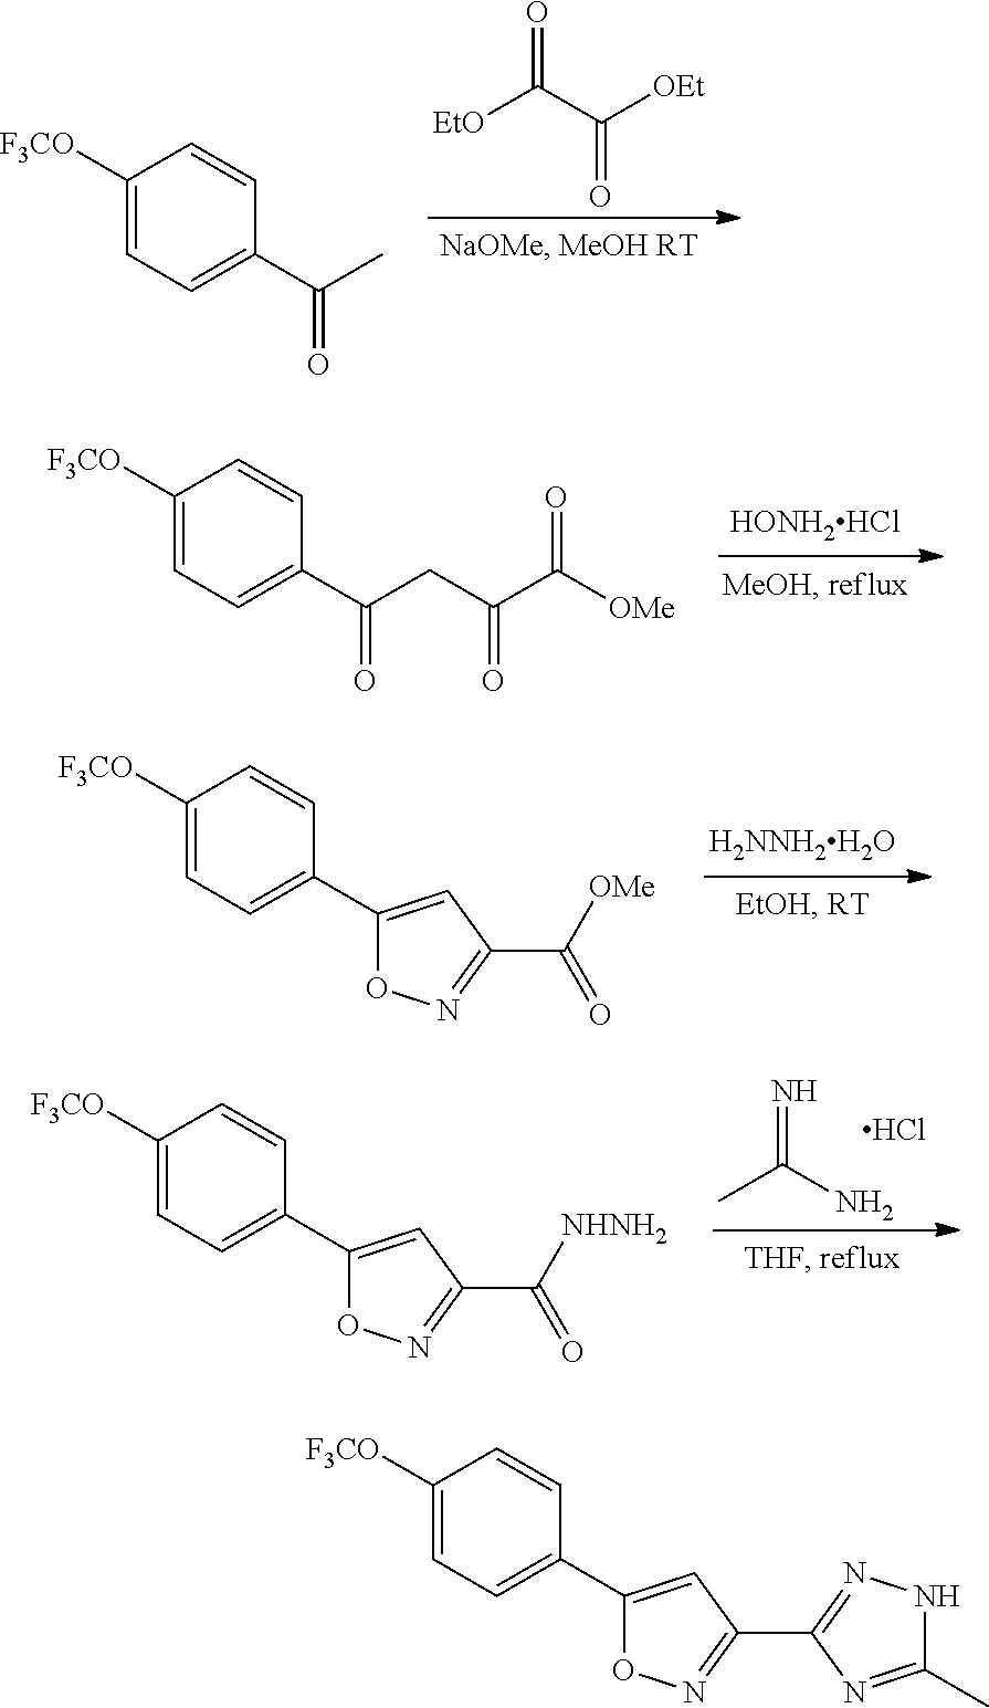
[EtO]C(=O)C(=O)[OEt].C1([F3CO])=CC=C(C(=O)C)C=C1.[HONH2HCl].C1([F3CO])=CC=C(C(=O)CC(=O)C(=O)[OMe])C=C1.[H2NNH2H2O].C1([F3CO])=CC=C(C2=CC(C([OMe])=O)=NO2)C=C1.CC(N)=N.Cl.C1([F3CO])=CC=C(C2=CC(C([NHNH2])=O)=NO2)C=C1.C1([F3CO])=CC=C(C2=CC(C3=NNC(C)=N3)=NO2)C=C1
